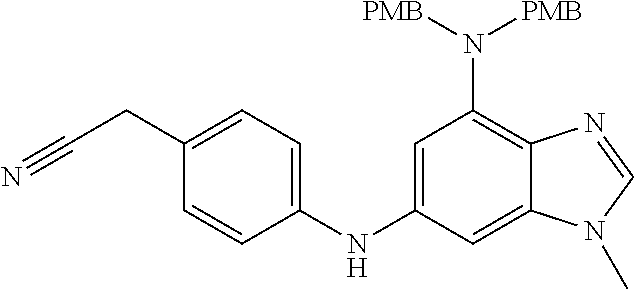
C1=C(NC2=CC(N([PMB])[PMB])=C3C(=C2)N(C)C=N3)C=CC(CC#N)=C1
